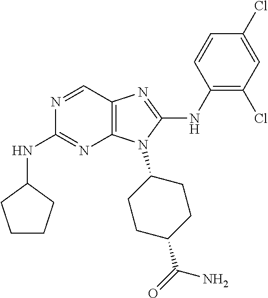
N1=CC2=C(N=C1NC1CCCC1)N(C1CCC(C(=O)N)CC1)C(NC1=C(Cl)C=C(Cl)C=C1)=N2
